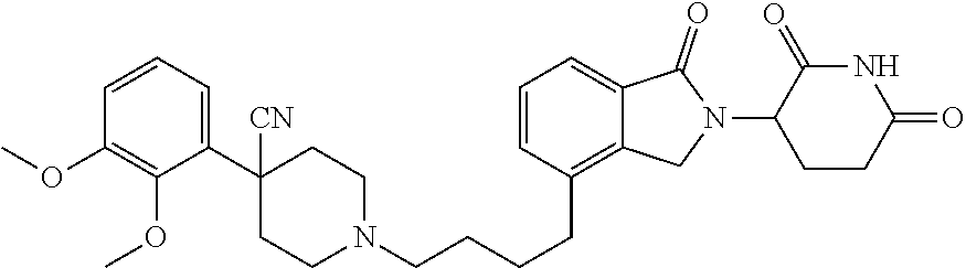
C1=CC=C(C2([CN])CCN(CCCCC3=C4C(=CC=C3)C(=O)N(C3CCC(=O)NC3=O)C4)CC2)C(OC)=C1OC
